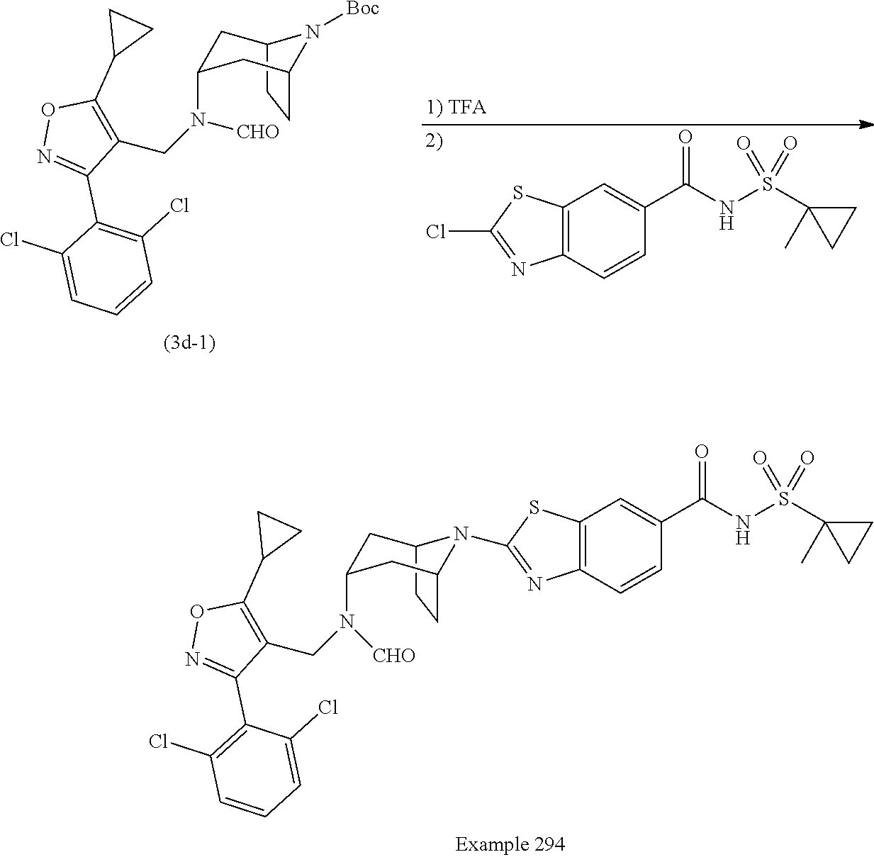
C12=C(C=CC(C(NS(C3(C)CC3)(=O)=O)=O)=C1)N=C(N1C3CCC1CC(N(CC1=C(C4CC4)ON=C1C1=C(Cl)C=CC=C1Cl)[CHO])C3)S2.C12CCC(CC(N(CC3=C(C4CC4)ON=C3C3=C(Cl)C=CC=C3Cl)[CHO])C1)N2[Boc].C12=C(C=CC(C(NS(C3(C)CC3)(=O)=O)=O)=C1)N=C(Cl)S2
